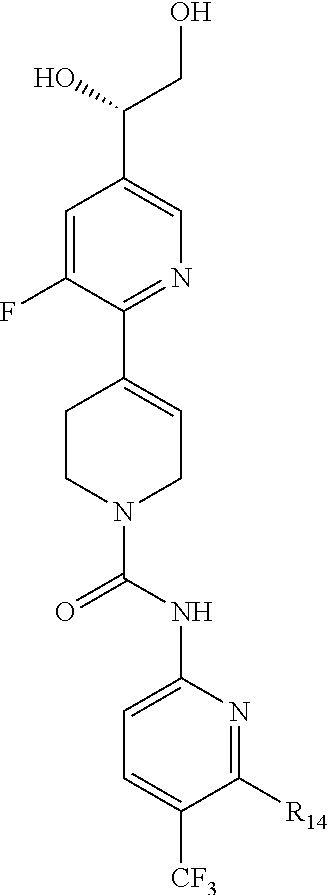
OCC(O)C1=CN=C(C2=CCN(C(=O)NC3=CC=C([CF3])C([R14])=N3)CC2)C(F)=C1
